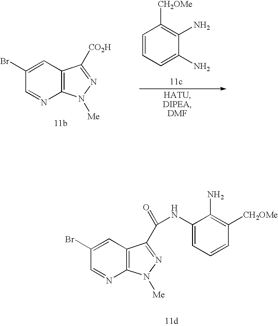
C12=C(C=C(Br)C=N1)C(C(=O)NC1=CC=CC([CH2OMe])=C1N)=NN2[Me].C12=C(C=C(Br)C=N1)C([CO2H])=NN2[Me].C1=CC=C(N)C(N)=C1[CH2OMe]
